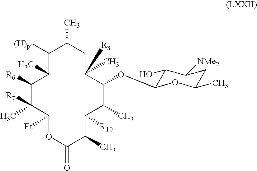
C1([R6])C([R7])(C)C([Et])OC(=O)C(C)C([R10])C(C)C(OC2C(O)C([NMe2])CC(C)O2)C([R3])(C)CC(C)C([(U)p])C1C
